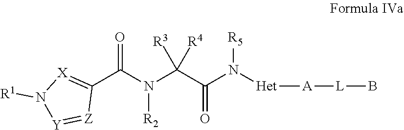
C1(C(N(C(C(N([Het][A][L]B)[R5])=O)([R4])[R3])[R2])=O)=[X]N([R1])[Y]=[Z]1
